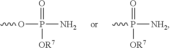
COP(=O)([OR7])N.CP(=O)([OR7])[NH2]
